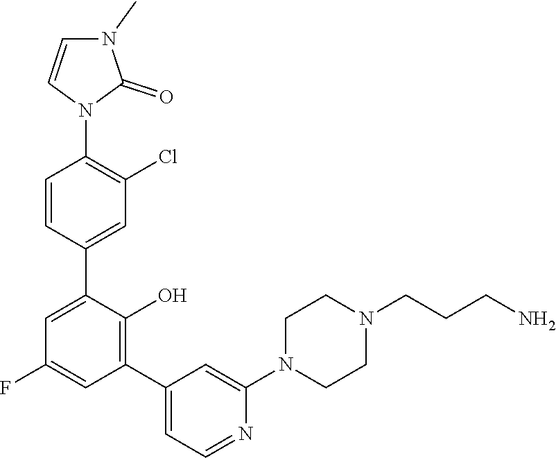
C1CN(C2=CC(C3=C(O)C(C4=CC(Cl)=C(N5C=CN(C)C5=O)C=C4)=CC(F)=C3)=CC=N2)CCN1CCCN
